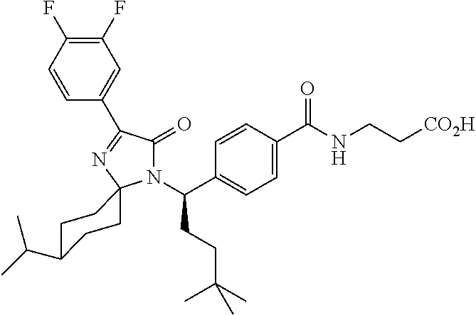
N1(C(CCC(C)(C)C)C2=CC=C(C(=O)NCC[CO2H])C=C2)C(=O)C(C2=CC(F)=C(F)C=C2)=NC12CCC(C(C)C)CC2
